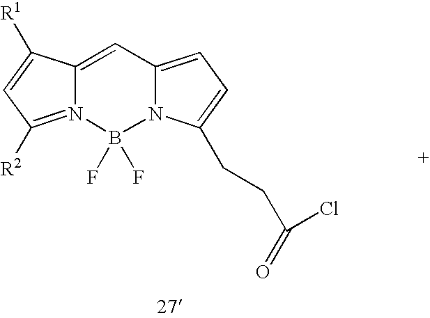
C12=CC3=CC=C(CCC(=O)Cl)N3B(F)(F)N1=C([R2])C=C2[R1]
